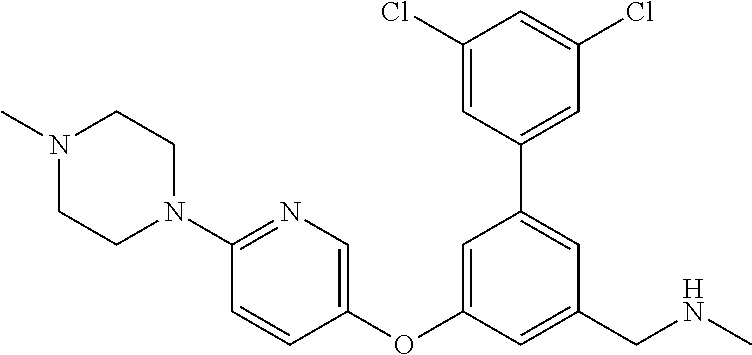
C1(Cl)=CC(C2=CC(CNC)=CC(OC3=CN=C(N4CCN(C)CC4)C=C3)=C2)=CC(Cl)=C1
